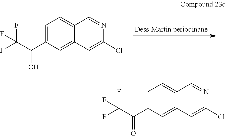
C1=C(C(C(F)(F)F)O)C=C2C(=C1)C=NC(Cl)=C2.C1=C(C(C(F)(F)F)=O)C=C2C(=C1)C=NC(Cl)=C2
